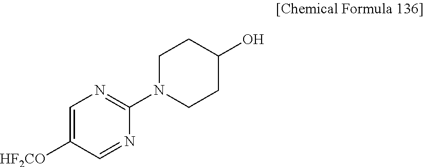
C1=C([HF2CO])C=NC(N2CCC(O)CC2)=N1
